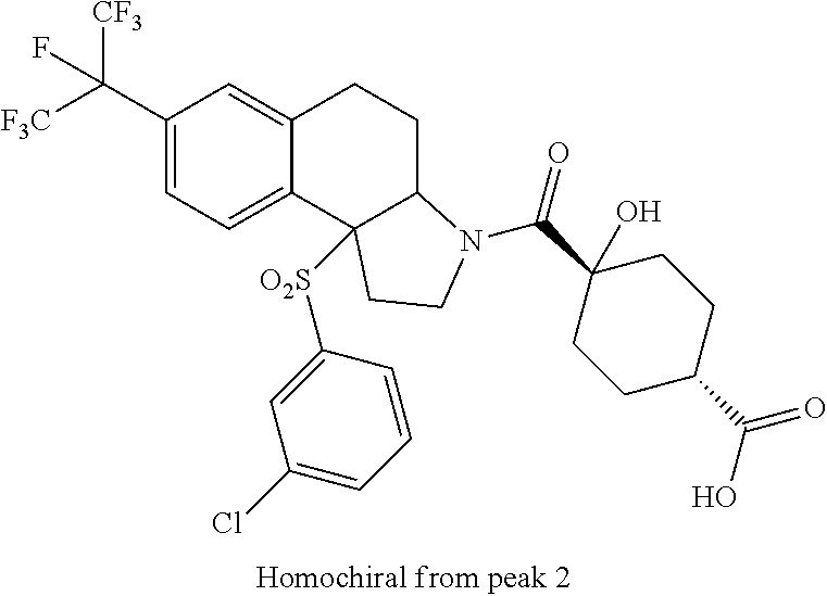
[F3C]C(C1=CC=C2C(=C1)CCC1C2([O2S]C2=CC(Cl)=CC=C2)CCN1C(C1(O)CCC(C(=O)O)CC1)=O)([CF3])F
